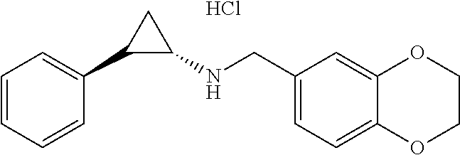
Cl.C1=CC=CC(C2C(NCC3=CC=C4C(=C3)OCCO4)C2)=C1
